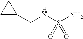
C(NS(N)(=O)=O)C1CC1
